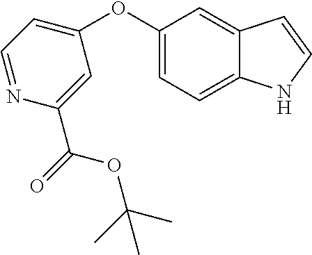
C1(OC2=CC=NC(C(=O)OC(C)(C)C)=C2)=CC=C2C(=C1)C=CN2
